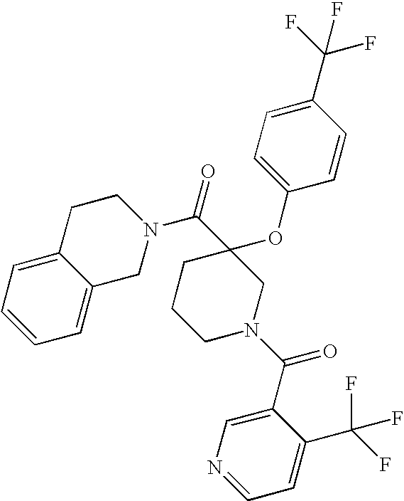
C1(OC2=CC=C(C(F)(F)F)C=C2)(C(N2CCC3=CC=CC=C3C2)=O)CCCN(C(C2=CN=CC=C2C(F)(F)F)=O)C1
